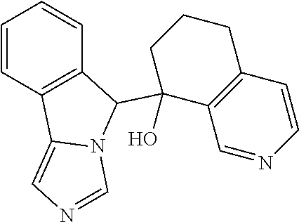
C1(C2(O)C3=C(CCC2)C=CN=C3)C2=C(C3=CN=CN13)C=CC=C2
